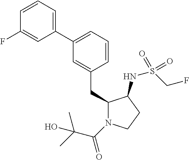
C1(C2=CC=CC(CC3N(C(C(C)(C)O)=O)CCC3NS(CF)(=O)=O)=C2)=CC=CC(F)=C1
